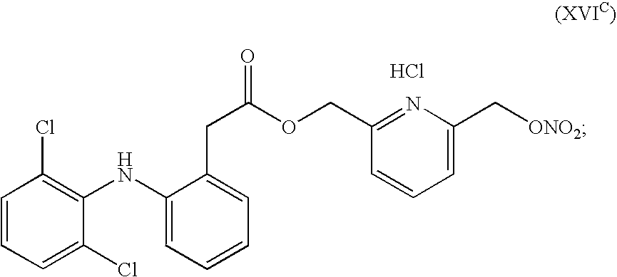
C1=CC=C(Cl)C(NC2=CC=CC=C2CC(OCC2=NC(C[ONO2])=CC=C2)=O)=C1Cl.Cl
